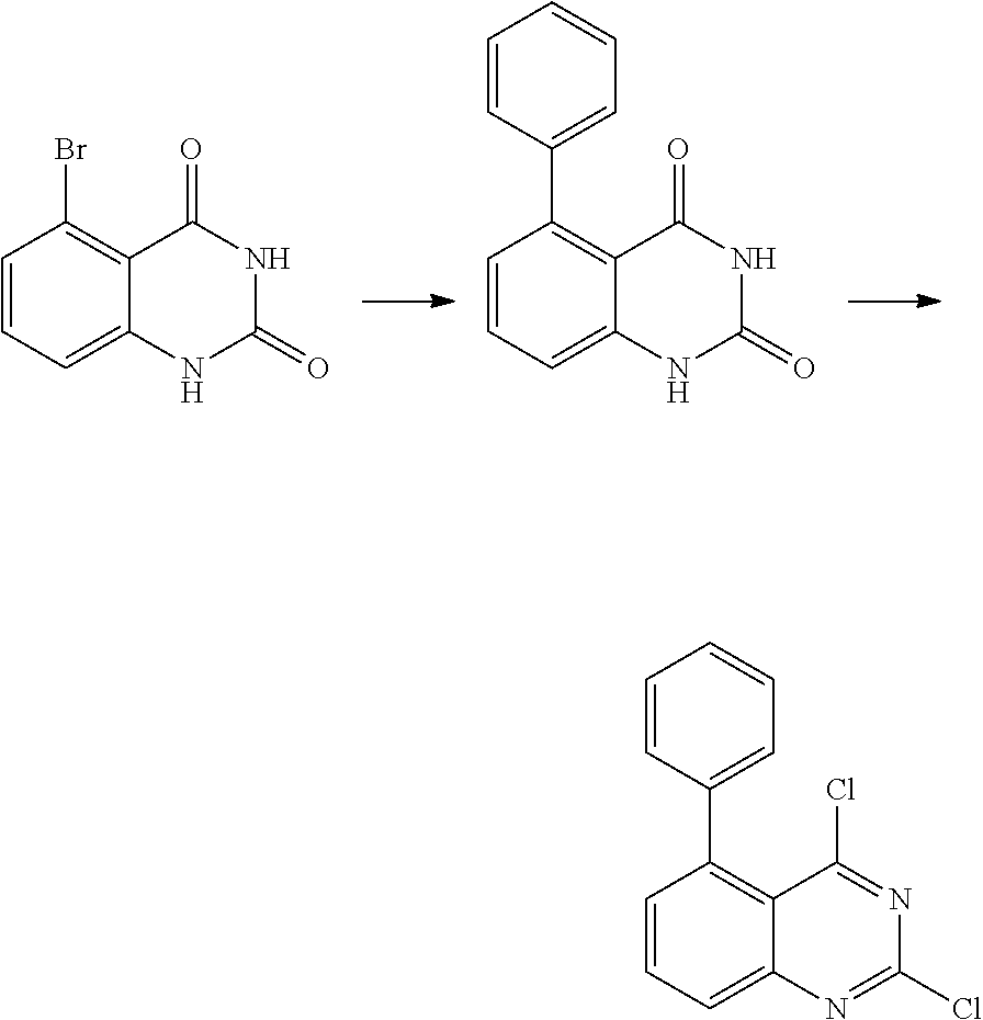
C1=CC=C2C(=C1Br)C(=O)NC(=O)N2.C1=CC=C2C(=C1C1=CC=CC=C1)C(=O)NC(=O)N2.C1=CC=C2C(=C1C1=CC=CC=C1)C(Cl)=NC(Cl)=N2
